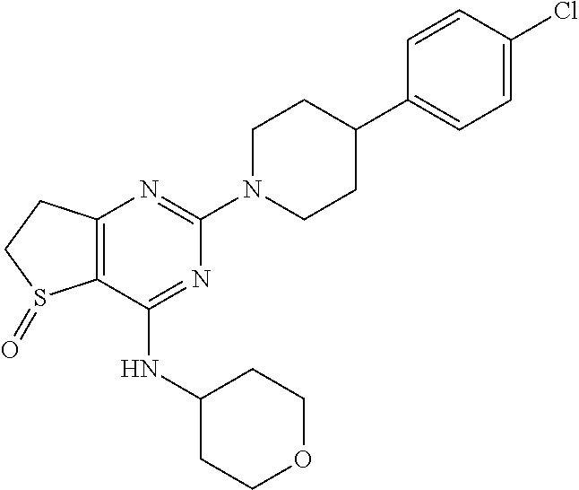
N1=C(NC2CCOCC2)C2=C(N=C1N1CCC(C3=CC=C(Cl)C=C3)CC1)CCS2=O
